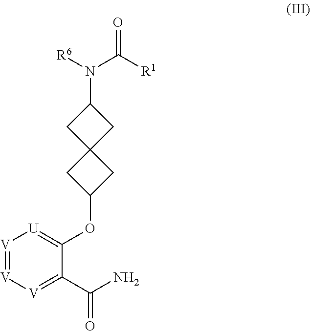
[V]1=[V][U]=C(OC2CC3(C2)CC(N([R6])C([R1])=O)C3)C(C(N)=O)=[V]1
